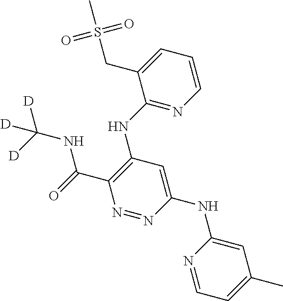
C1=CN=C(NC2=C(C(=O)NC([D])([D])[D])N=NC(NC3=CC(C)=CC=N3)=C2)C(CS(=O)(=O)C)=C1
